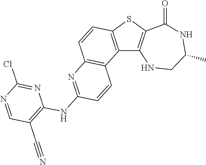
C12=C(SC3=C1NCC(C)NC3=O)C=CC1=C2C=CC(NC2=C(C#N)C=NC(Cl)=N2)=N1
